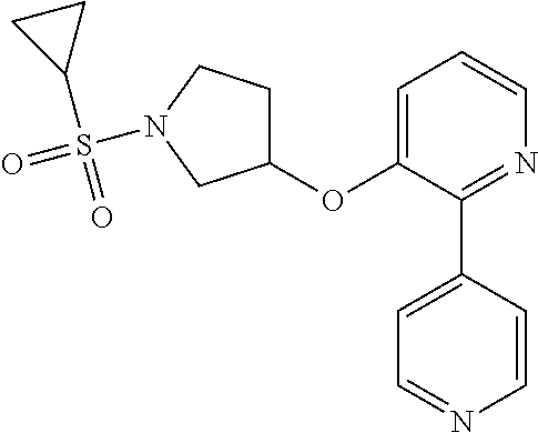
C1(OC2=CC=CN=C2C2=CC=NC=C2)CCN(S(C2CC2)(=O)=O)C1
